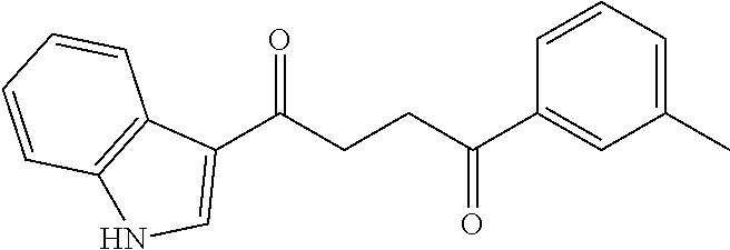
C1(C(CCC(C2=CC(C)=CC=C2)=O)=O)=CNC2=C1C=CC=C2
